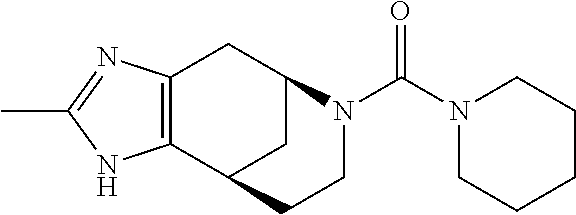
C12=C(CC3CC1CCN3C(N1CCCCC1)=O)N=C(C)N2
